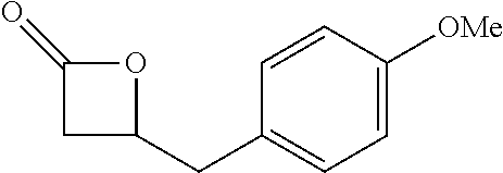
C1C(CC2=CC=C([OMe])C=C2)OC1=O
